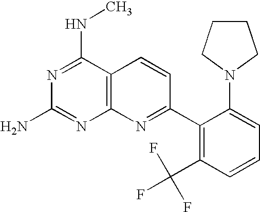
N1=C(NC)C2=C(N=C1N)N=C(C1=C(C(F)(F)F)C=CC=C1N1CCCC1)C=C2
